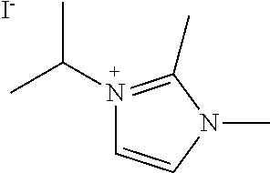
[I-].CC(N1=C(C)N(C)C=C1)C
